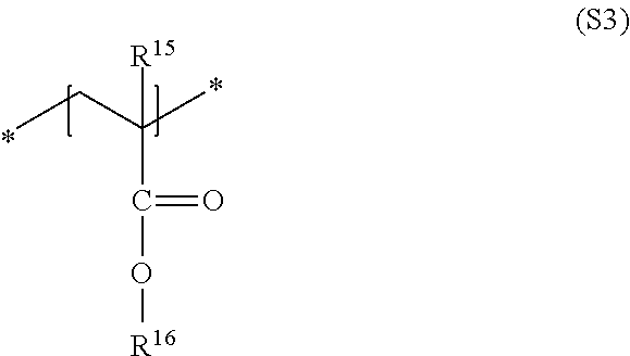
CCC(C(O[R16])=O)(C)[R15]
